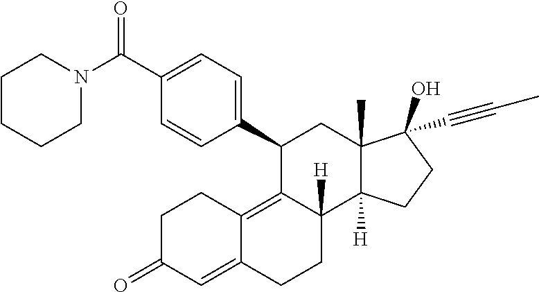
C(C1=CC=C(C2C3=C4C(=CC(=O)CC4)CCC3([H])C3([H])C(C)(C2)C(O)(C#CC)CC3)C=C1)(N1CCCCC1)=O
